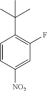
C1=CC([NO2])=CC(F)=C1C(C)(C)C
